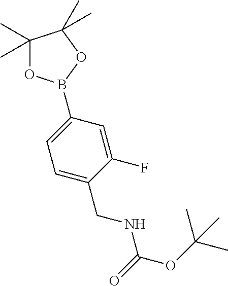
C1(B2OC(C)(C)C(C)(C)O2)=CC=C(CNC(OC(C)(C)C)=O)C(F)=C1
